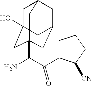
C1C2(O)CC3(C(N)C(C4CCCC4[CN])=O)CC(CC1C3)C2
